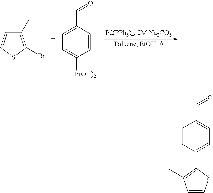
C1(C)=C(Br)SC=C1.C1=C(C=O)C=CC([B(OH)2])=C1.C1=CC(C2=C(C)C=CS2)=CC=C1C=O
